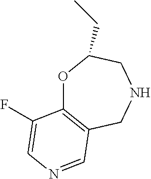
O1C2=C(CNCC1CC)C=NC=C2F
